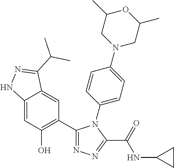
C12=CC(O)=C(C3=NN=C(C(=O)NC4CC4)N3C3=CC=C(N4CC(C)OC(C)C4)C=C3)C=C1C(C(C)C)=NN2
